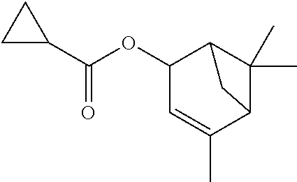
C1(OC(C2CC2)=O)C=C(C)C2C(C)(C)C1C2
